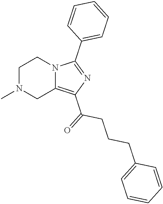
C1N(C)CC2=C(C(=O)CCCC3=CC=CC=C3)N=C(C3=CC=CC=C3)N2C1
